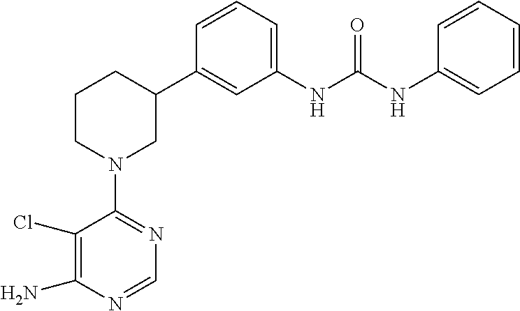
N1=C(N2CC(C3=CC(NC(NC4=CC=CC=C4)=O)=CC=C3)CCC2)C(Cl)=C(N)N=C1
